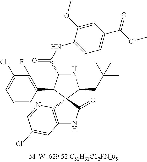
N1C(C(NC2=CC=C(C(=O)OC)C=C2OC)=O)C(C2=C(F)C(Cl)=CC=C2)C2(C1CC(C)(C)C)C1=C(NC2=O)C=C(Cl)C=N1
